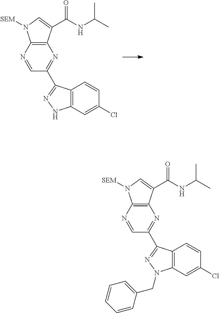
C12=C(N=CC(C3=NNC4=C3C=CC(Cl)=C4)=N1)N([SEM])C=C2C(NC(C)C)=O.C12=C(N=CC(C3=NN(CC4=CC=CC=C4)C4=C3C=CC(Cl)=C4)=N1)N([SEM])C=C2C(NC(C)C)=O
